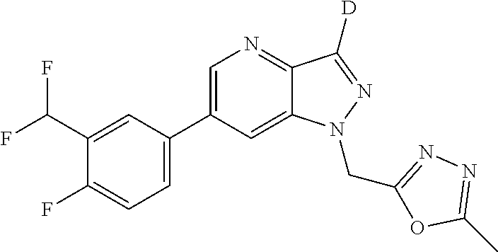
C1(C2=CC=C(F)C(C(F)F)=C2)=CN=C2C(=C1)N(CC1=NN=C(C)O1)N=C2[D]
